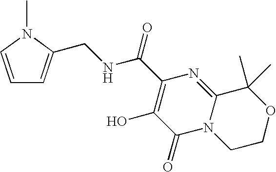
C1=CN(C)C(CNC(C2=C(O)C(=O)N3C(=N2)C(C)(C)OCC3)=O)=C1
